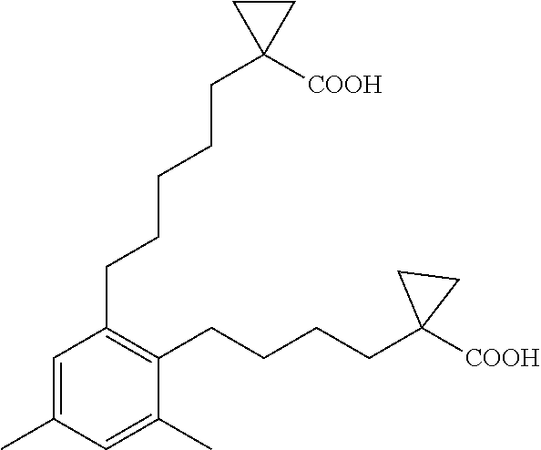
C1(CCCCCC2([COOH])CC2)=C(CCCCC2([COOH])CC2)C(C)=CC(C)=C1
